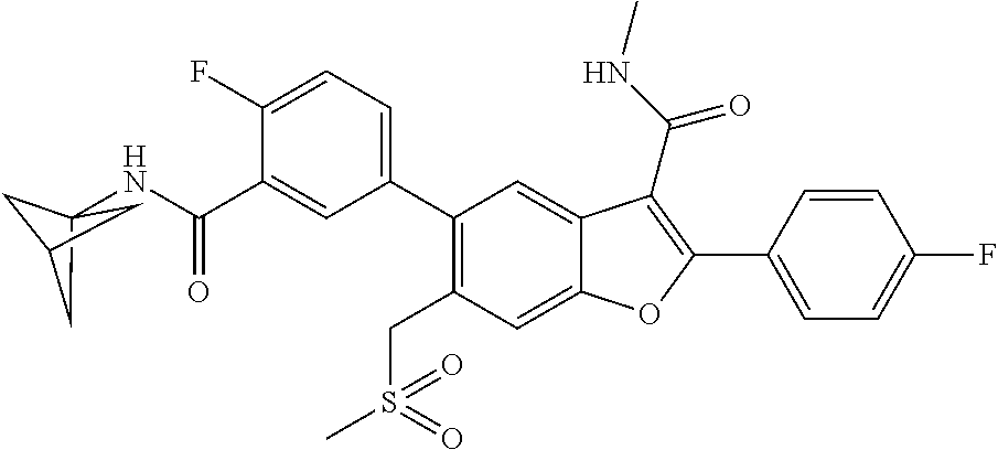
C1=C(C2=C(C(NC)=O)C3=CC(C4=CC=C(F)C(C(=O)NC56CC(C5)C6)=C4)=C(CS(C)(=O)=O)C=C3O2)C=CC(F)=C1
